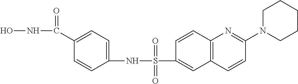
ONC(C1=CC=C(NS(=O)(=O)C2=CC3=C(C=C2)N=C(N2CCCCC2)C=C3)C=C1)=O
